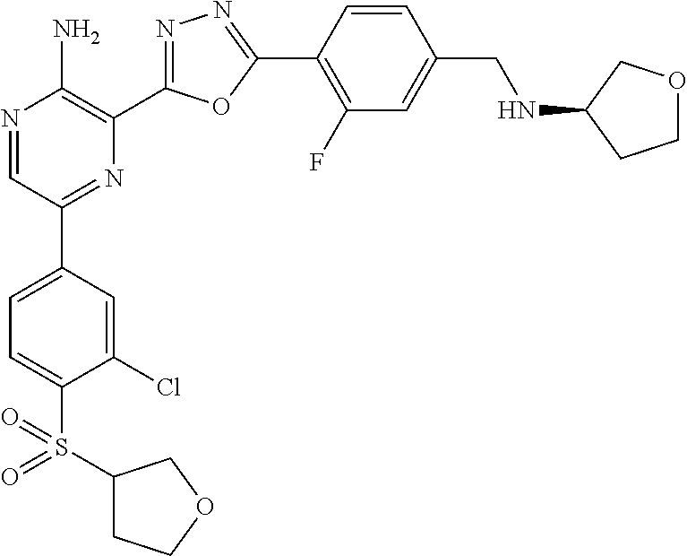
N1=CC(C2=CC=C(S(C3CCOC3)(=O)=O)C(Cl)=C2)=NC(C2=NN=C(C3=C(F)C=C(CNC4CCOC4)C=C3)O2)=C1N
